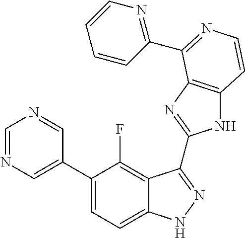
C1=C(C2=CC=C3C(=C2F)C(C2=NC4=C(N2)C=CN=C4C2=NC=CC=C2)=NN3)C=NC=N1
